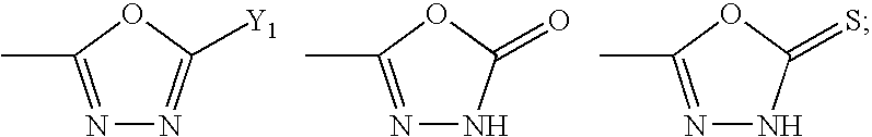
N1=C(C)OC([Y1])=N1.N1=C(C)OC(=O)N1.N1=C(C)OC(=S)N1
